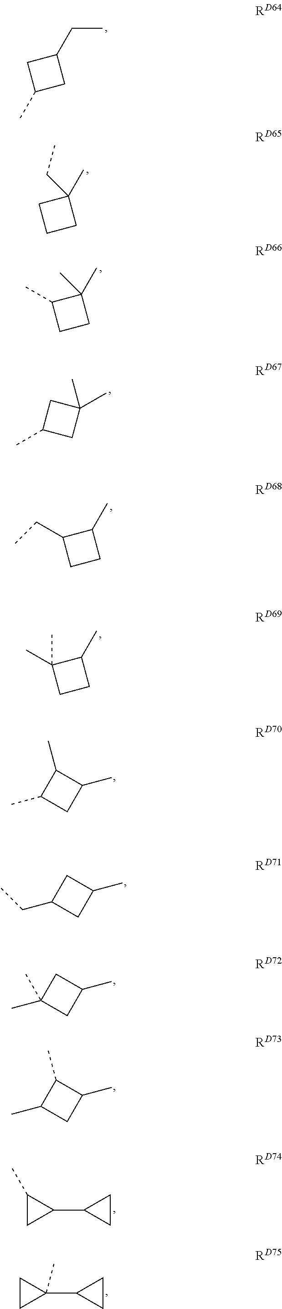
C1CCC1(C)CC.C1(C)CCC1(C)C.C1C(C)CC1(C)C.C1(C)C(CC)CC1.C1(C)C(C)(C)CC1.C1(C)C(C)CC1C.C1C(CC)CC1C.C1C(C)(C)CC1C.C1(C)C(C)CC1C.C1(C)CC1C1CC1.C1CC1(C1CC1)C.C1C(C)CC1CC
